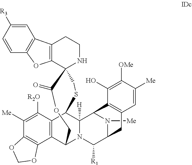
C12=C(OC3=C1C=C([R3])C=C3)C1(NCC2)C(=O)OCC2C3=C(C([R2O])=C([Me])C4=C3OCO4)C(C3([H])N2C([R1])C2CC4=C(C3N2[Me])C(O)=C([OMe])C([Me])=C4)SC1
